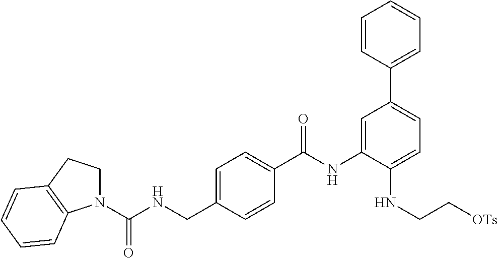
C1=C(CNC(N2CCC3=C2C=CC=C3)=O)C=CC(C(NC2=CC(C3=CC=CC=C3)=CC=C2NCC[OTs])=O)=C1
